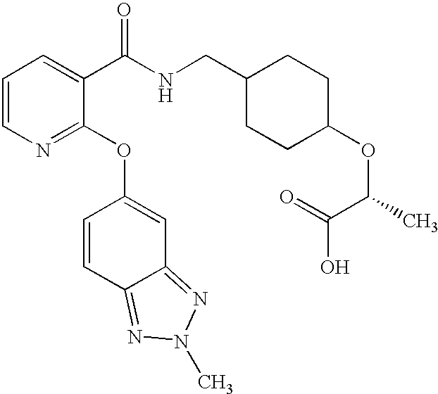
C1=CN=C(OC2=CC3=NN(C)N=C3C=C2)C(C(NCC2CCC(OC(C)C(=O)O)CC2)=O)=C1
